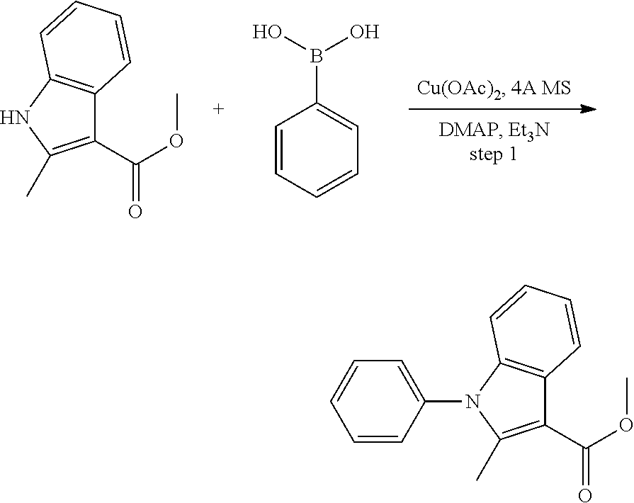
C1(C(OC)=O)=C(C)NC2=C1C=CC=C2.C1=CC=CC=C1B(O)O.C1(C(OC)=O)=C(C)N(C2=CC=CC=C2)C2=C1C=CC=C2
